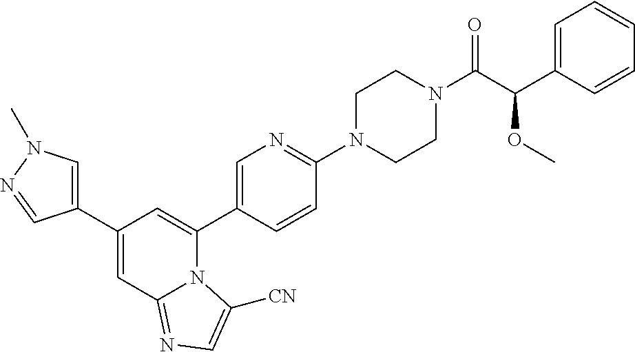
C1(C2=CN(C)N=C2)=CC2=NC=C([CN])N2C(C2=CN=C(N3CCN(C(C(OC)C4=CC=CC=C4)=O)CC3)C=C2)=C1
